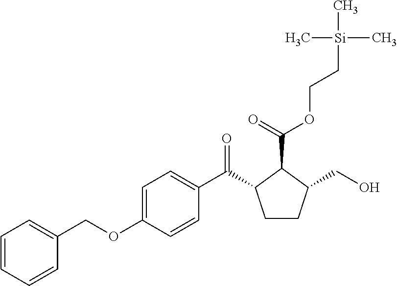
C1=C(OCC2=CC=CC=C2)C=CC(C(=O)C2CCC(CO)C2C(=O)OCC[Si](C)(C)C)=C1
